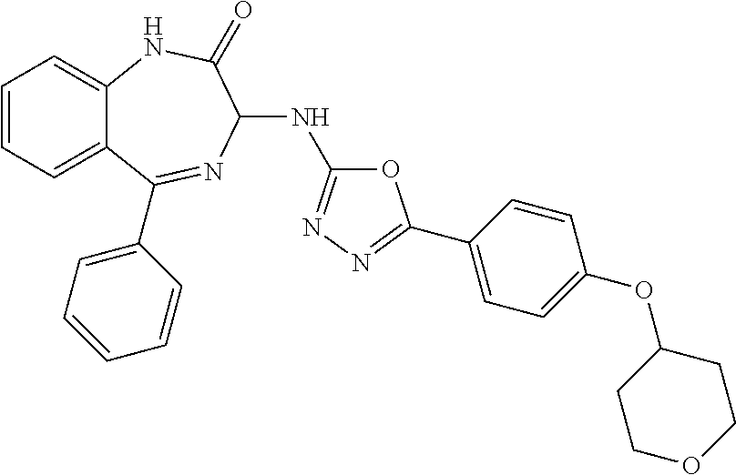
C1=CC=C2C(=C1)NC(=O)C(NC1=NN=C(C3=CC=C(OC4CCOCC4)C=C3)O1)N=C2C1=CC=CC=C1
